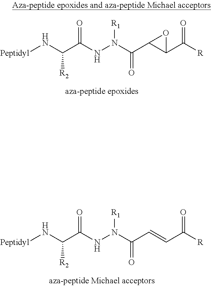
[Peptidyl]NC(C(NN(C(C1C(C([R])=O)O1)=O)[R1])=O)[R2].[Peptidyl]NC(C(NN(C(C=CC([R])=O)=O)[R1])=O)[R2]
